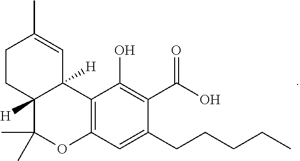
C12=C(C(O)=C(C(O)=O)C(CCCCC)=C1)C1([H])C([H])(C(C)(C)O2)CCC(C)=C1
